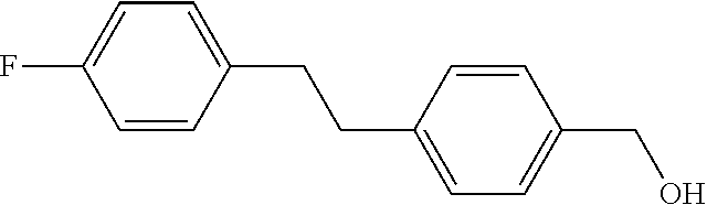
C1(CCC2=CC=C(CO)C=C2)=CC=C(F)C=C1
